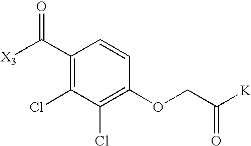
C1(C([X3])=O)=C(Cl)C(Cl)=C(OCC([K])=O)C=C1
